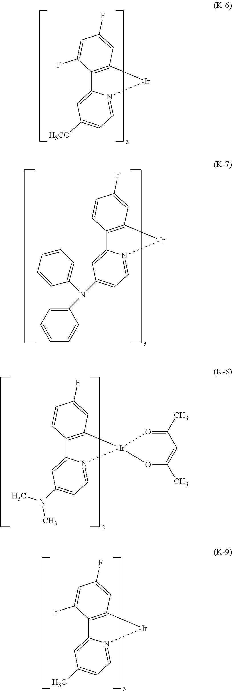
C12=C([Ir]N3=CC=C([H3CO])C=C13)C=C(F)C=C2F.C12=C([Ir]N3=CC=C(N(C4=CC=CC=C4)C4=CC=CC=C4)C=C13)C=C(F)C=C2.C12=C(C=C(F)C=C1)[Ir]1(N3=CC=C(N(C)C)C=C23)O=C(C)C=C(C)O1.C12=C([Ir]N3=CC=C(C)C=C13)C=C(F)C=C2F
